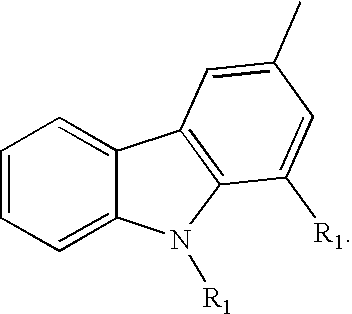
C1=CC=C2C(=C1)C1=C(N2[R1])C([R1])=CC(C)=C1
